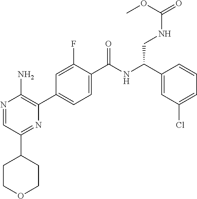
N1=CC(C2CCOCC2)=NC(C2=CC=C(C(NC(C3=CC(Cl)=CC=C3)CNC(=O)OC)=O)C(F)=C2)=C1N
